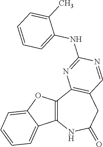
C12=C(OC3=CC=CC=C13)C1=C(CC(=O)N2)C=NC(NC2=CC=CC=C2C)=N1
